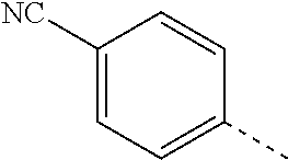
C1([NC])=CC=C(C)C=C1
